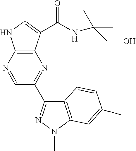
C12=C(N=CC(C3=NN(C)C4=C3C=CC(C)=C4)=N1)NC=C2C(NC(CO)(C)C)=O
